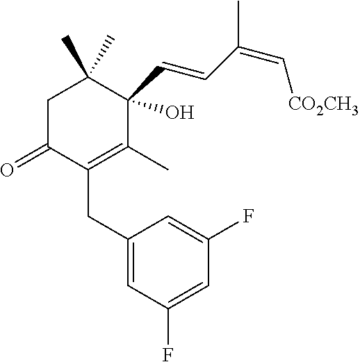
C1(CC2=C(C)C(C=CC(C)=C[CO2CH3])(O)C(C)(C)CC2=O)=CC(F)=CC(F)=C1
